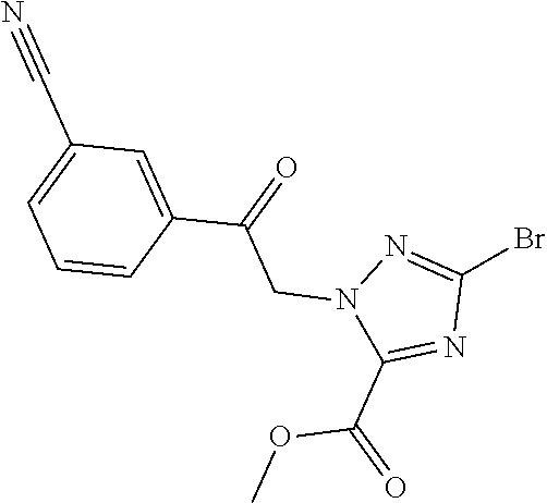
BrC1=NN(CC(=O)C2=CC(C#N)=CC=C2)C(C(=O)OC)=N1
